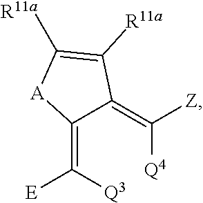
C1(=C([Q3])[E])C(=C([Q4])[Z])C([R11a])=C([R11a])[A]1
